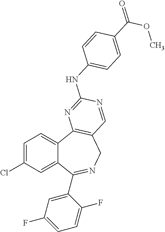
C1=C(Cl)C=C2C(=C1)C1=C(CN=C2C2=CC(F)=CC=C2F)C=NC(NC2=CC=C(C(=O)OC)C=C2)=N1
